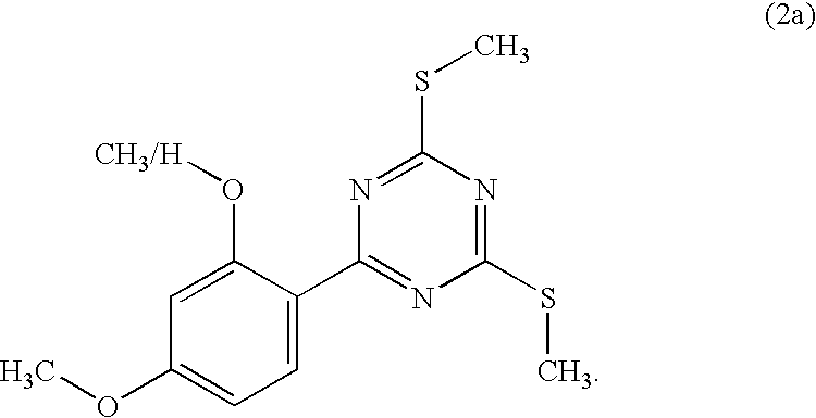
C1(OC)=CC=C(C2=NC(SC)=NC(SC)=N2)C(O[CH3/H])=C1
